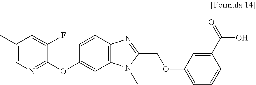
C1(C)=CN=C(OC2=CC3=C(C=C2)N=C(COC2=CC=CC(C(O)=O)=C2)N3C)C(F)=C1
